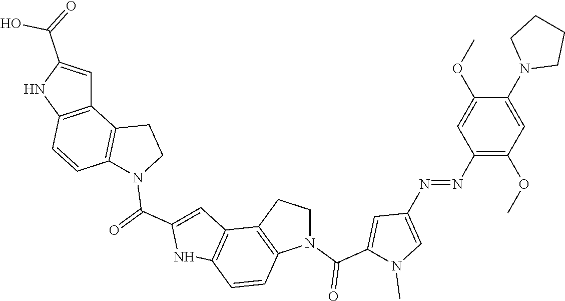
C12=C(NC(C(O)=O)=C1)C=CC1=C2CCN1C(C1=CC2=C(N1)C=CC1=C2CCN1C(=O)C1=CC(N=NC2=C(OC)C=C(N3CCCC3)C(OC)=C2)=CN1C)=O
